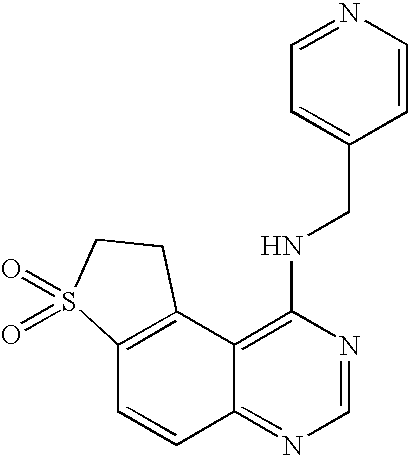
C12=C(C3=C(NCC4=CC=NC=C4)N=CN=C3C=C1)CCS2(=O)=O
